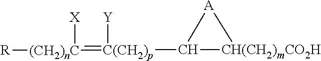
C1([C(CH2)p]([Y])=[(CH2)nC]([X])[R])[CH(CH2)mCO2H][A]1
